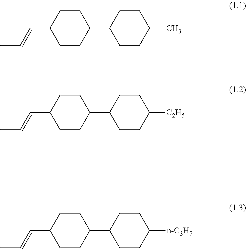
C1CC(C2CCC(C)CC2)CCC1C=CC.C1CC(C2CCC([C2H5])CC2)CCC1C=CC.C1CC(C2CCC([n-C3H7])CC2)CCC1C=CC
